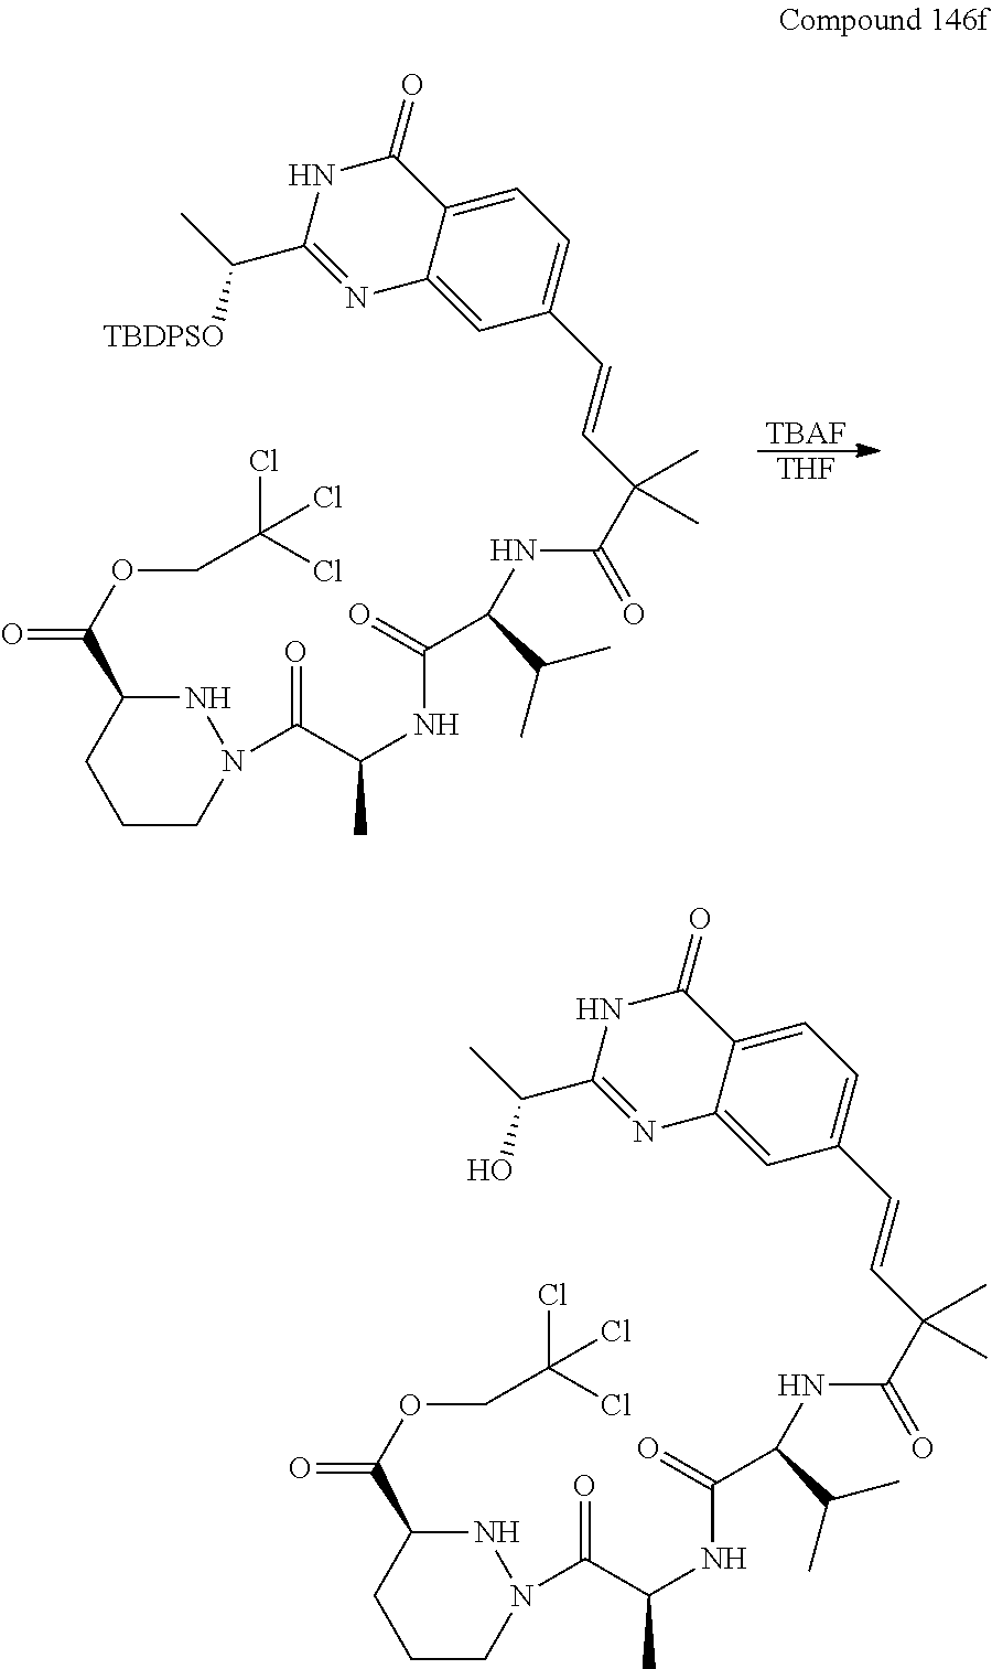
[TBAF].[THF].C1CN(C(=O)C(C)NC(=O)C(C(C)C)NC(C(C=CC2=CC=C3C(=C2)N=C(C([TBDPSO])C)NC3=O)(C)C)=O)NC(C(OCC(Cl)(Cl)Cl)=O)C1.C1CN(C(=O)C(C)NC(=O)C(C(C)C)NC(C(C=CC2=CC=C3C(=C2)N=C(C(O)C)NC3=O)(C)C)=O)NC(C(OCC(Cl)(Cl)Cl)=O)C1
